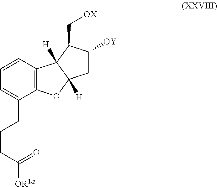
C12=C(C=CC=C1CCCC(=O)[OR1a])C1([H])C([H])(O2)CC([OY])C1C[OX]
